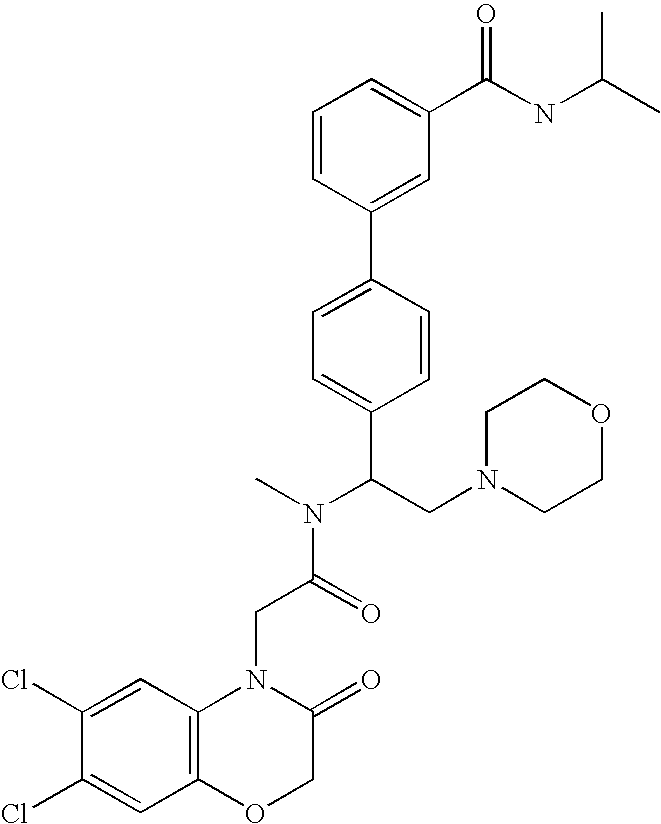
C1=C(Cl)C(Cl)=CC2=C1N(CC(N(C)C(C1=CC=C(C3=CC(C(NC(C)C)=O)=CC=C3)C=C1)CN1CCOCC1)=O)C(=O)CO2
